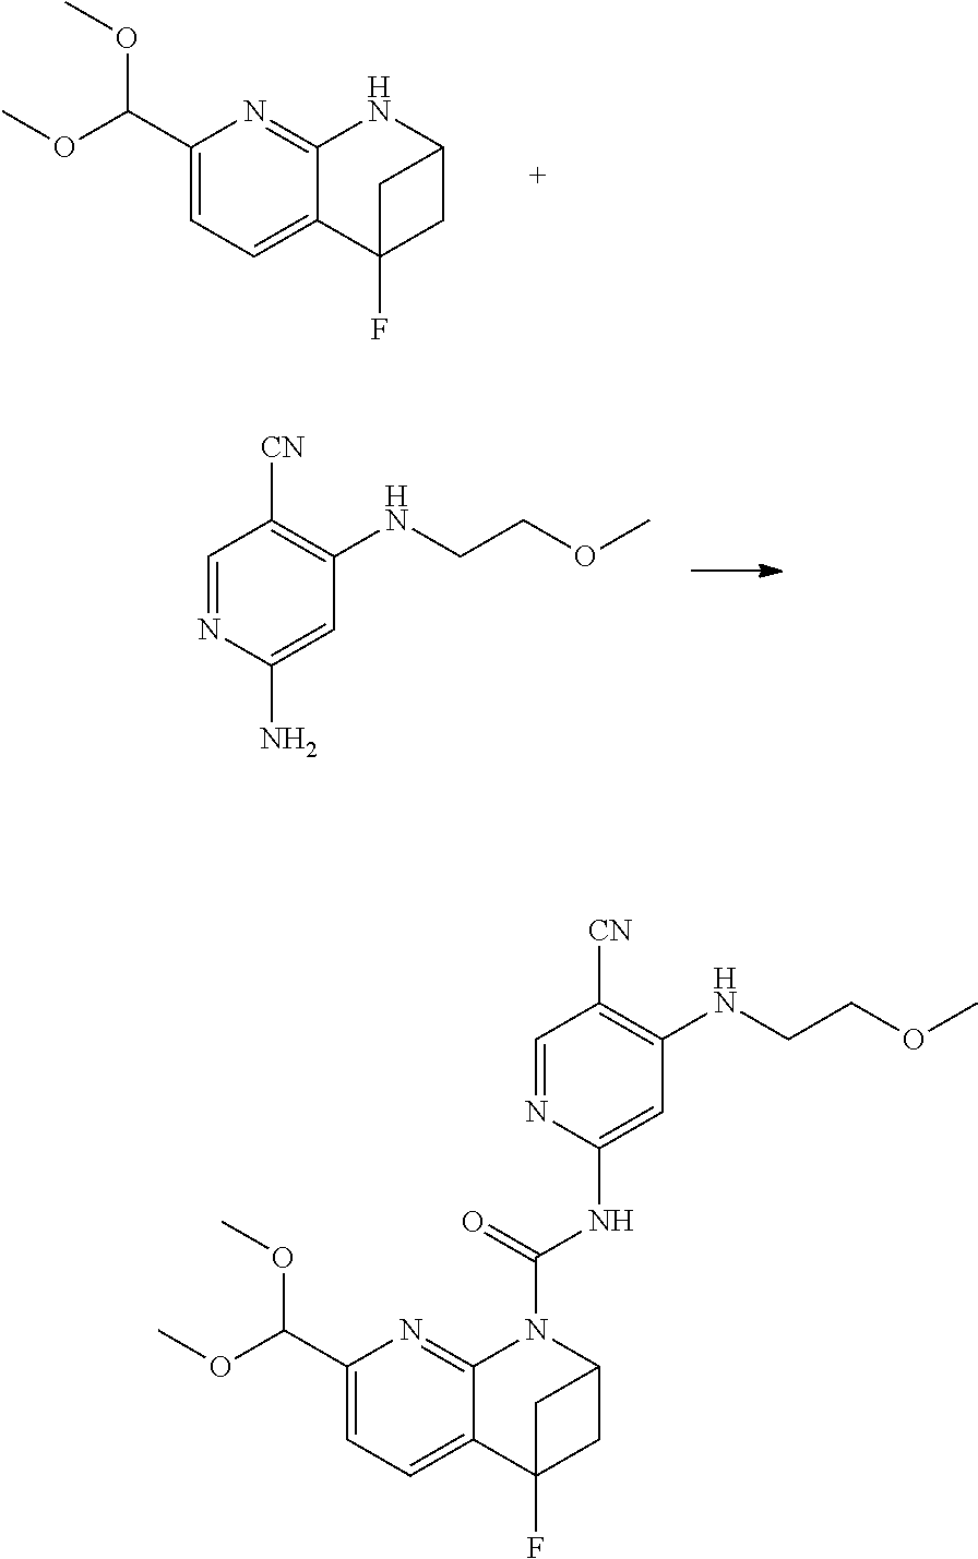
C1(C(OC)OC)=CC=C2C(=N1)NC1CC2(F)C1.C1=NC(N)=CC(NCCOC)=C1[CN].C1(C(OC)OC)=CC=C2C(=N1)N(C(NC1=CC(NCCOC)=C([CN])C=N1)=O)C1CC2(F)C1
